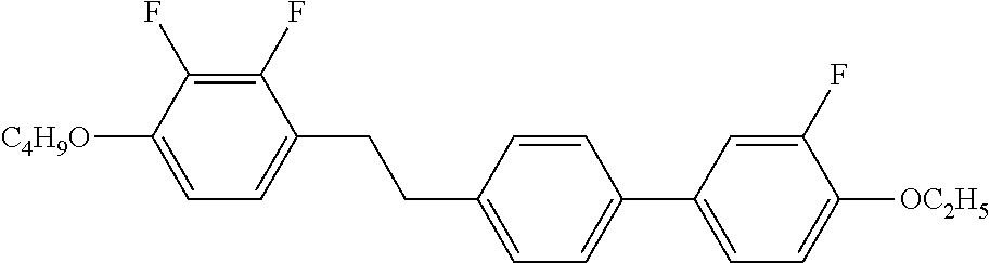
C1(F)=C(F)C([C4H9O])=CC=C1CCC1=CC=C(C2=CC=C([OC2H5])C(F)=C2)C=C1
